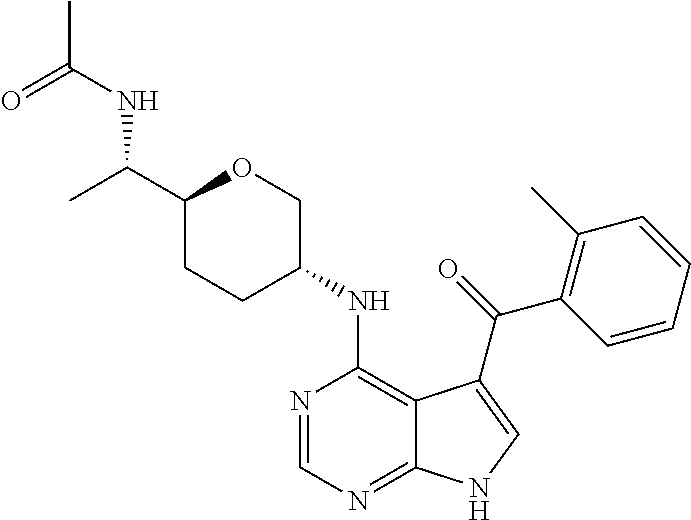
C1(C(NC(C)=O)C)CCC(NC2=C3C(=NC=N2)NC=C3C(=O)C2=C(C)C=CC=C2)CO1
